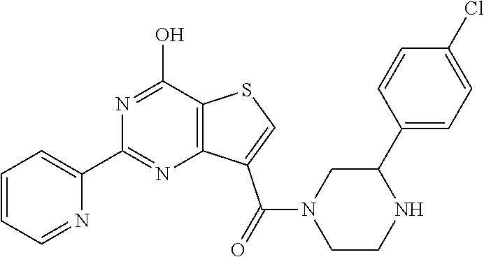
C1=CC=NC(C2=NC3=C(C(O)=N2)SC=C3C(N2CCNC(C3=CC=C(Cl)C=C3)C2)=O)=C1
